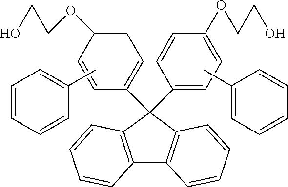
CC1=CC=CC=C1.C12=C(C(C3=CC=C(OCCO)C=C3)(C3=CC=C(OCCO)C=C3)C3=C1C=CC=C3)C=CC=C2.CC1=CC=CC=C1
